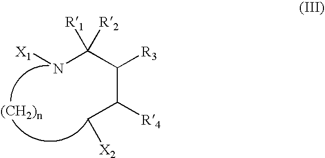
N(C(C(C(C[X2])[R4])[R3])([R1])[R2])[X1]
